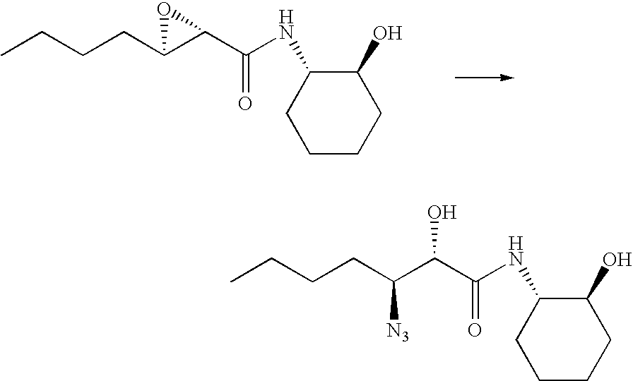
CCCCC1C(C(NC2C(O)CCCC2)=O)O1.CCCCC(C(C(NC1C(O)CCCC1)=O)O)[N3]
